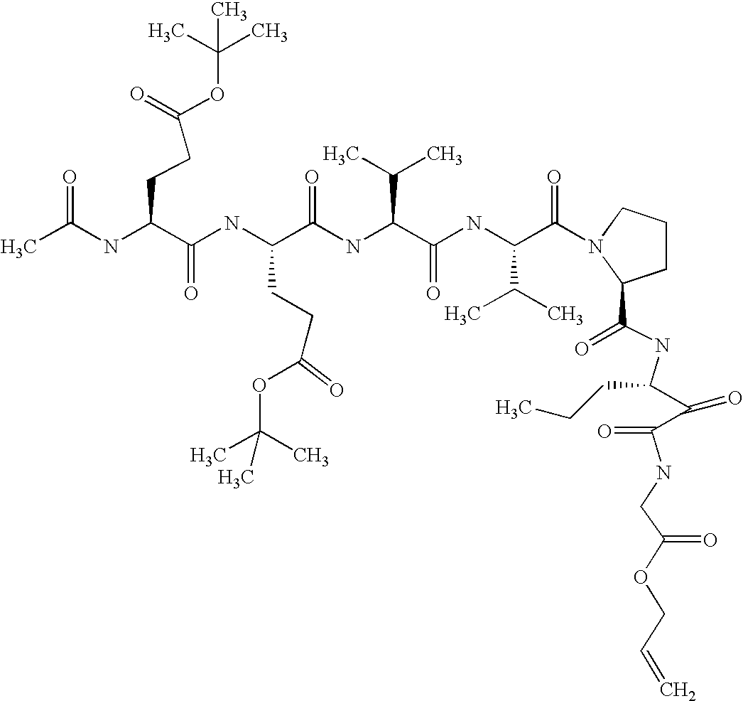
CC(NC(C(NC(C(NC(C(C)C)C(=O)NC(C(C)C)C(=O)N1CCCC1C(=O)NC(C(C(NCC(OCC=C)=O)=O)=O)CCC)=O)CCC(OC(C)(C)C)=O)=O)CCC(OC(C)(C)C)=O)=O
